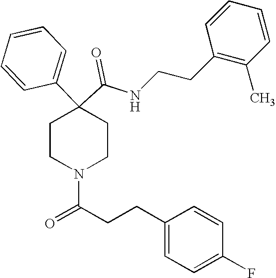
N(C(C1(C2=CC=CC=C2)CCN(C(=O)CCC2=CC=C(F)C=C2)CC1)=O)CCC1=C(C)C=CC=C1
